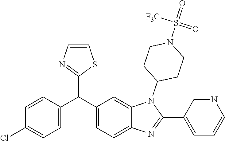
C1(C(C2=CC=C3C(=C2)N(C2CCN(S(=O)(=O)[F3C])CC2)C(C2=CC=CN=C2)=N3)C2=NC=CS2)=CC=C(Cl)C=C1
